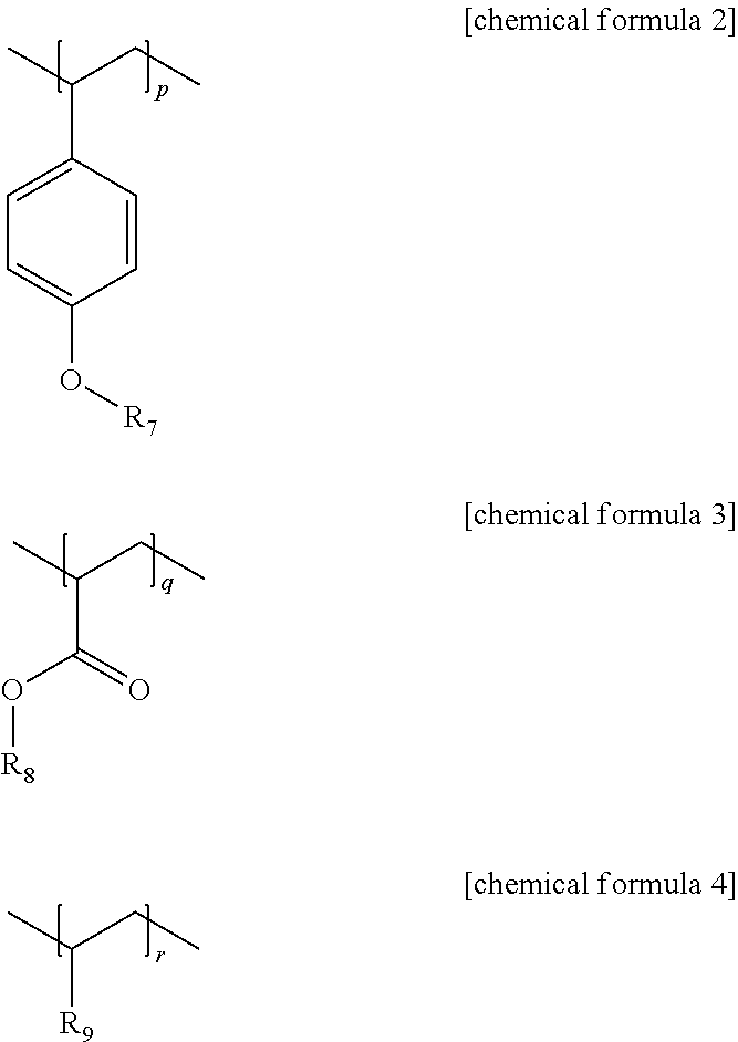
C1=CC(C(C)CC)=CC=C1O[R7].O=C(O[R8])C(C)CC.[R9]C(C)CC
